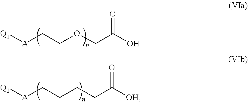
[Q1][A]CCOCC(O)=O.[Q1][A]CCCCC([OH])=O
